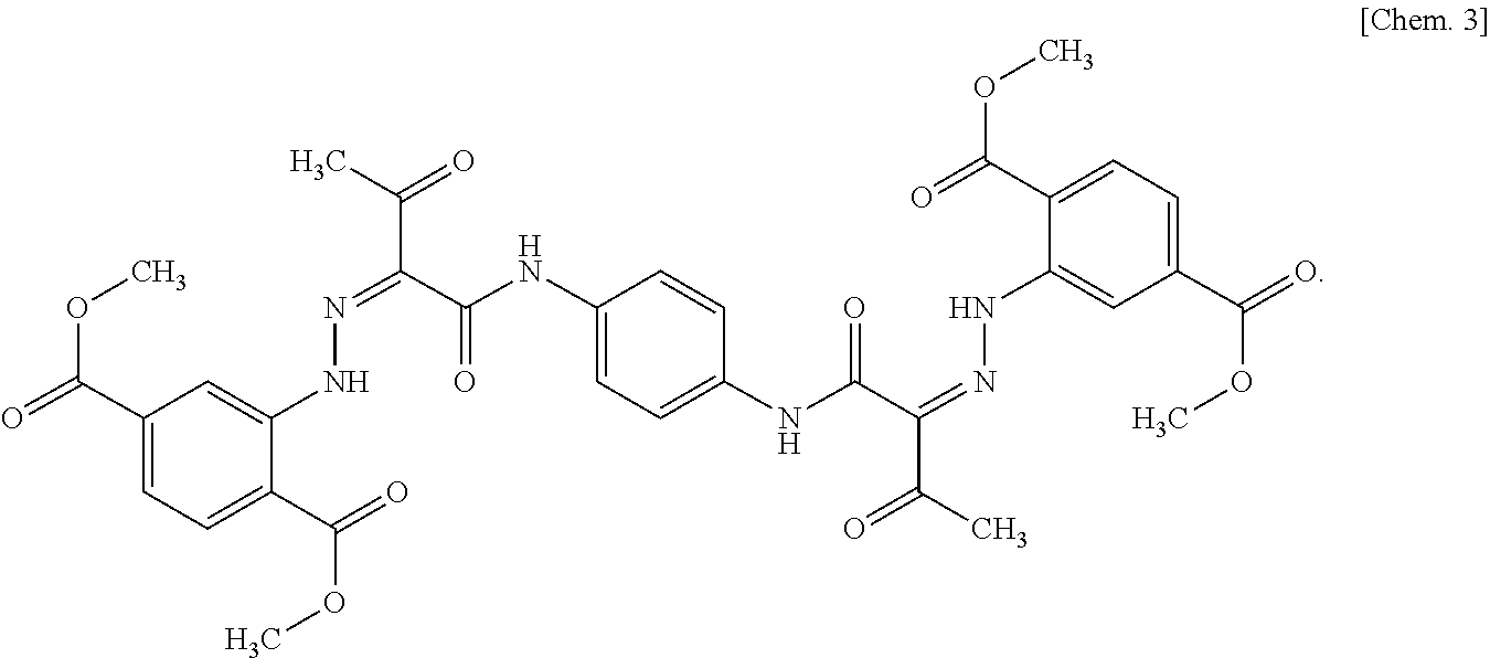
C1(C(=O)OC)=CC=C(C(OC)=O)C(NN=C(C(=O)C)C(NC2=CC=C(NC(C(=NNC3=CC(C(=O)OC)=CC=C3C(OC)=O)C(C)=O)=O)C=C2)=O)=C1
